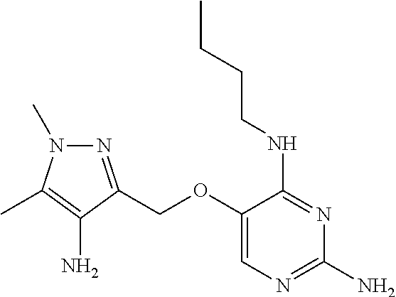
C1(OCC2=NN(C)C(C)=C2N)=CN=C(N)N=C1NCCCC
